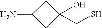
C1C(N)CC1(CS)O
